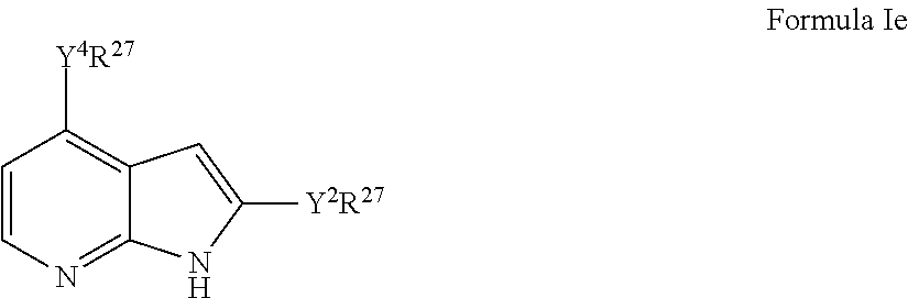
C1=CN=C2C(=C1[Y4R27])C=C([Y2R27])N2
